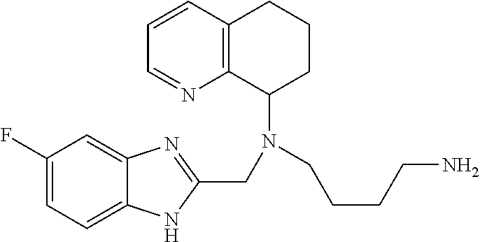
C1(F)=CC=C2C(=C1)N=C(CN(C1CCCC3=C1N=CC=C3)CCCCN)N2
